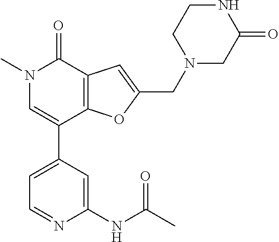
C1=C(C2=CN(C)C(=O)C3=C2OC(CN2CC(=O)NCC2)=C3)C=C(NC(C)=O)N=C1
